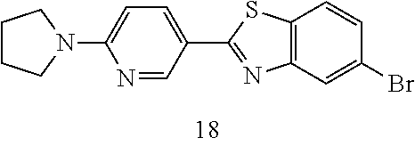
C1CCN(C2=CC=C(C3=NC4=C(S3)C=CC(Br)=C4)C=N2)C1
